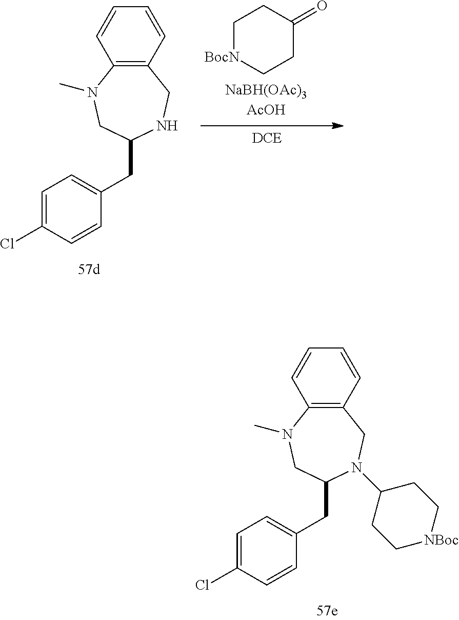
C12=C(C=CC=C1)CN(C1CC[NBoc]CC1)C(CC1=CC=C(Cl)C=C1)CN2C.C12=C(C=CC=C1)CNC(CC1=CC=C(Cl)C=C1)CN2C.C1[BocN]CCC(=O)C1
